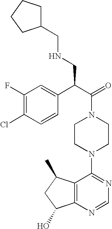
C(N1CCN(C2=NC=NC3=C2C(C)CC3O)CC1)(C(C1=CC(F)=C(Cl)C=C1)CNCC1CCCC1)=O
